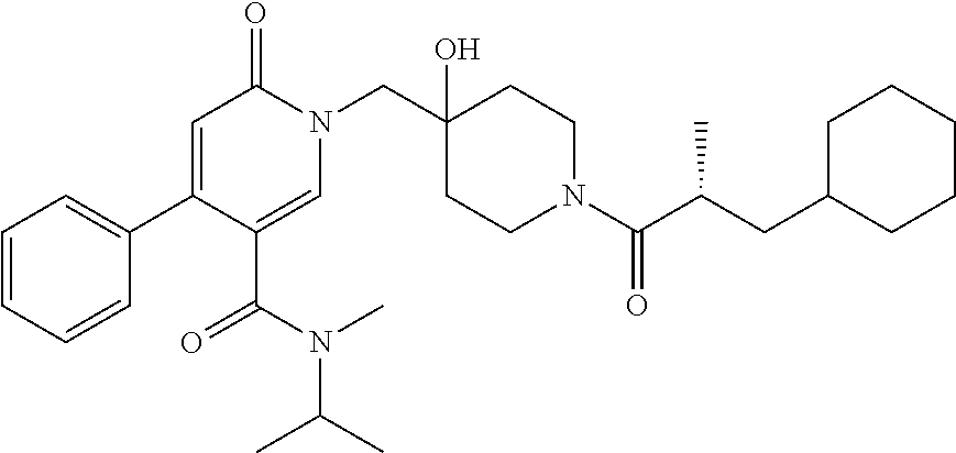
CC(N(C(C1=CN(CC2(O)CCN(C(=O)C(CC3CCCCC3)C)CC2)C(=O)C=C1C1=CC=CC=C1)=O)C)C
